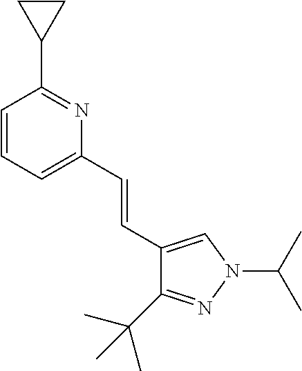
C(=CC1=CC=CC(C2CC2)=N1)C1=CN(C(C)C)N=C1C(C)(C)C
